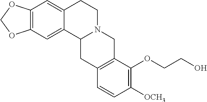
C12=C(C=C3C(=C1)C1N(CC3)CC3=C(C1)C=CC([OCH3])=C3OCCO)OCO2
